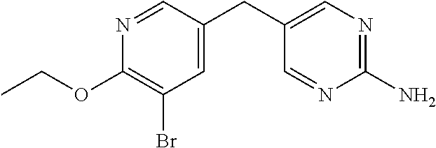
C1=C(CC2=CN=C(N)N=C2)C=NC(OCC)=C1Br
